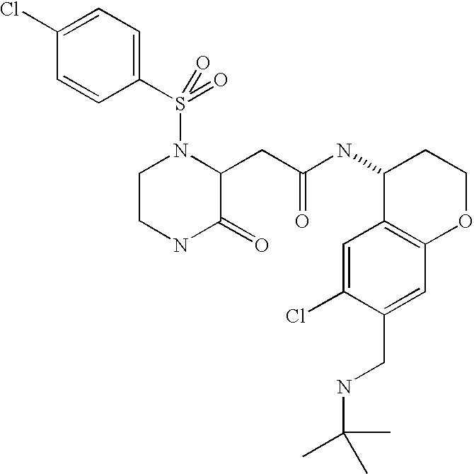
C1(S(N2CCNC(=O)C2CC(NC2C3=C(OCC2)C=C(CNC(C)(C)C)C(Cl)=C3)=O)(=O)=O)=CC=C(Cl)C=C1
